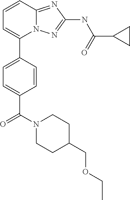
C1=CC2=NC(NC(C3CC3)=O)=NN2C(C2=CC=C(C(N3CCC(COCC)CC3)=O)C=C2)=C1
